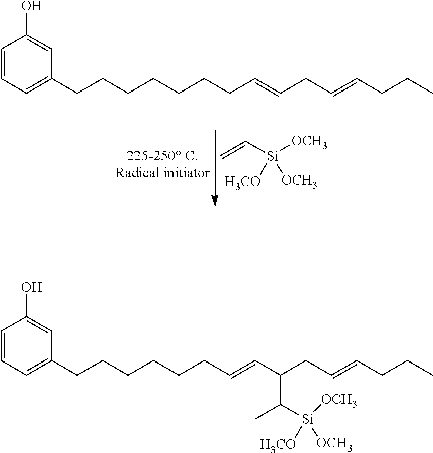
C1=CC=C(CCCCCCCC=CCC=CCCC)C=C1O.C([Si]([OCH3])([OCH3])[H3CO])=C.C1=CC=C(CCCCCCC=CC(CC=CCCC)C([Si]([OCH3])([OCH3])[H3CO])C)C=C1O
